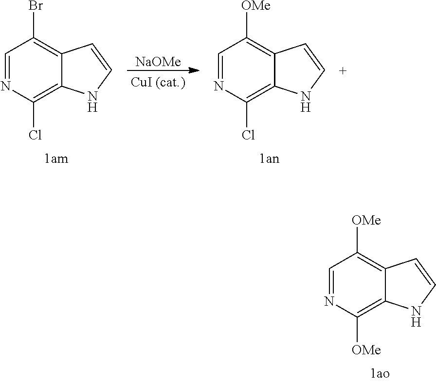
[NaOMe].C1=NC(Cl)=C2C(=C1Br)C=CN2.C1=NC(Cl)=C2C(=C1[OMe])C=CN2.C1=NC([OMe])=C2C(=C1[OMe])C=CN2
